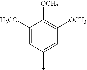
C1([H3CO])=CC(C)=CC([OCH3])=C1[OCH3]
